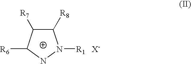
C1([R8])C([R7])C([R6])NN1[R1]
